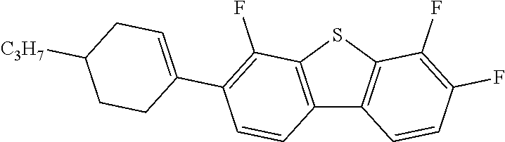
C12=C(SC3=C1C=CC(F)=C3F)C(F)=C(C1=CCC([C3H7])CC1)C=C2
